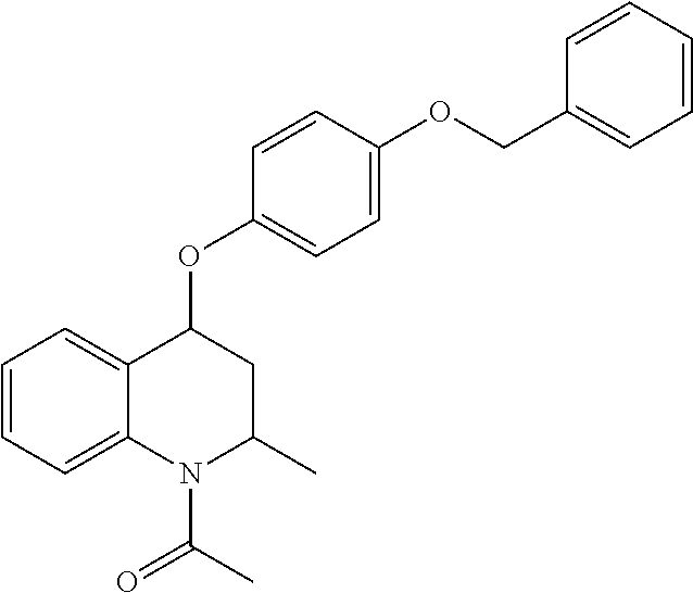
C1=CC=C2C(=C1)C(OC1=CC=C(OCC3=CC=CC=C3)C=C1)CC(C)N2C(C)=O
